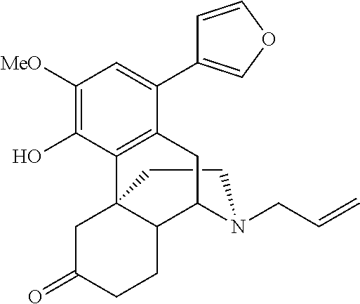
C1CN(CC=C)C2C3C1(C1=C(C(C4=COC=C4)=CC([MeO])=C1O)C2)CC(=O)CC3
